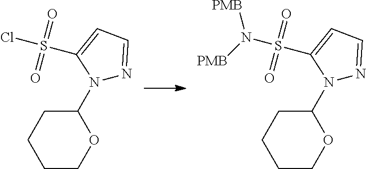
C1COC(N2N=CC=C2S(N([PMB])[PMB])(=O)=O)CC1.C1COC(N2N=CC=C2S(Cl)(=O)=O)CC1
